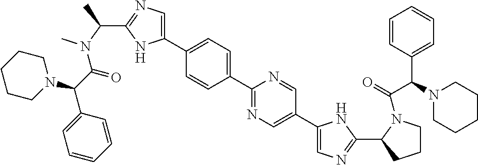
C1(C2=CC=C(C3=CN=C(C(C)N(C)C(C(N4CCCCC4)C4=CC=CC=C4)=O)N3)C=C2)=NC=C(C2=CN=C(C3CCCN3C(=O)C(N3CCCCC3)C3=CC=CC=C3)N2)C=N1
